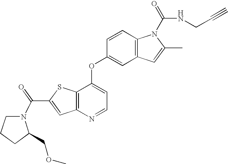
C12=C(C(OC3=CC4=C(C=C3)N(C(=O)NCC#C)C(C)=C4)=CC=N1)SC(C(=O)N1CCCC1COC)=C2
